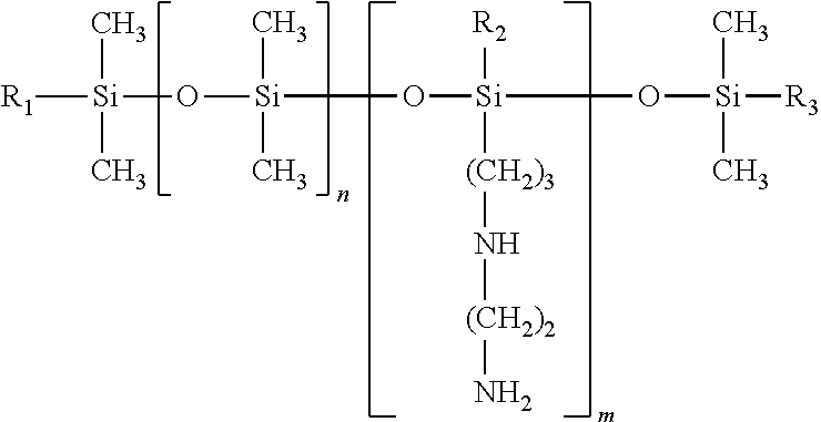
O([Si]([R2])([(CH2)3]N[(CH2)2]N)O[Si](C)(C)[R3])[Si](C)(C)O[Si](C)(C)[R1]
